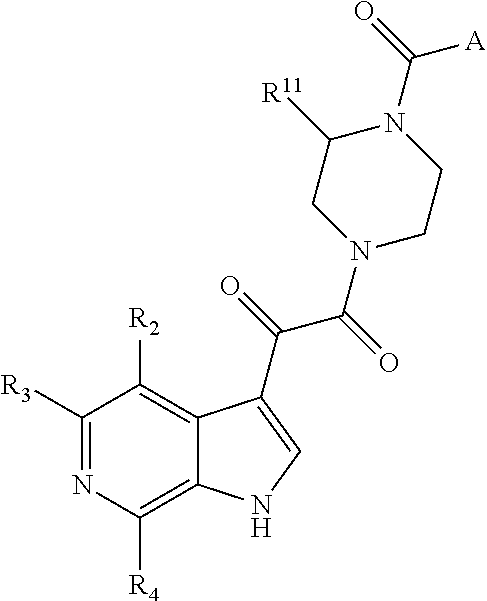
C1([R3])=NC([R4])=C2C(=C1[R2])C(C(=O)C(=O)N1CCN(C(=O)[A])C([R11])C1)=CN2
